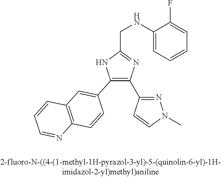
C1(C2=C(C3=NN(C)C=C3)N=C(CNC3=CC=CC=C3F)N2)=CC2=C(C=C1)N=CC=C2
